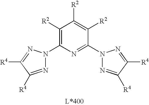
C1(N2N=C([R4])C([R4])=N2)=C([R2])C([R2])=C([R2])C(N2N=C([R4])C([R4])=N2)=N1
